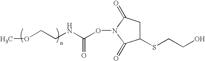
COCCNC(ON1C(=O)CC(SCCO)C1=O)=O
